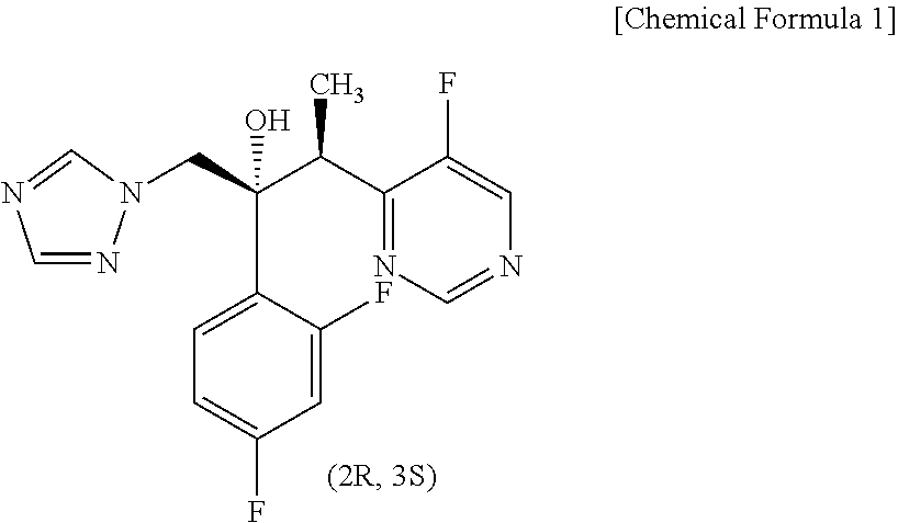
C1=NN(CC(C2=CC=C(F)C=C2F)(C(C2=NC=NC=C2F)C)O)C=N1
